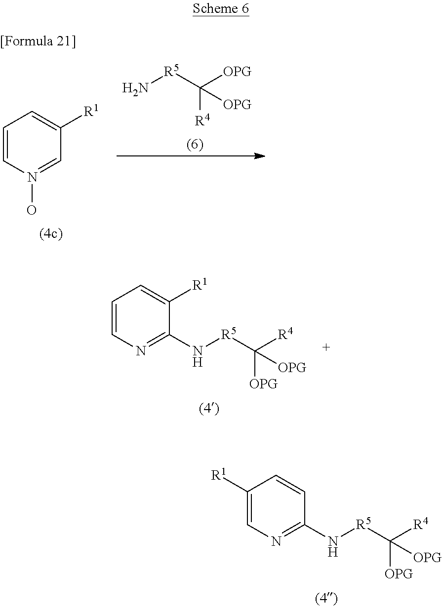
C1([R1])=CN=C(N[R5]C([R4])([OPG])[OPG])C=C1.[R5](C([R4])([OPG])[OPG])N.C1=CN(O)=CC([R1])=C1.C1=CN=C(N[R5]C([R4])([OPG])[OPG])C([R1])=C1
